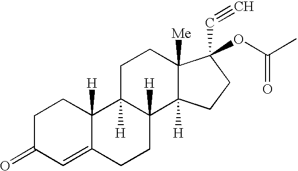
C1C(=O)C=C2C([H])(C1)C1([H])C([H])(CC2)C2([H])C([Me])(CC1)C(OC(C)=O)(C#C)CC2
